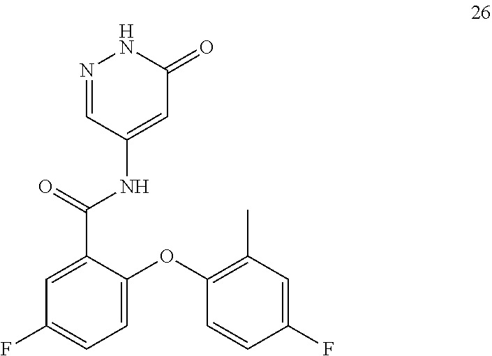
C1(F)=CC=C(OC2=C(C)C=C(F)C=C2)C(C(=O)NC2=CC(=O)NN=C2)=C1
